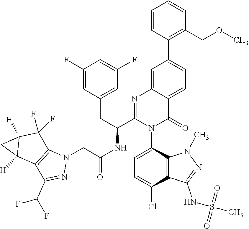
C1(F)=CC(CC(C2=NC3=CC(C4=C(COC)C=CC=C4)=CC=C3C(=O)N2C2=CC=C(Cl)C3=C2N(C)N=C3NS(=O)(=O)C)NC(CN2C3=C(C(C(F)F)=N2)C2([H])C([H])(C3(F)F)C2)=O)=CC(F)=C1
